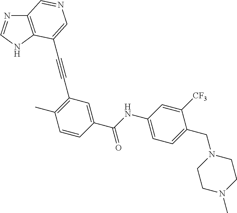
C(#CC1=C(C)C=CC(C(NC2=CC=C(CN3CCN(C)CC3)C([CF3])=C2)=O)=C1)C1=CN=CC2=C1NC=N2
